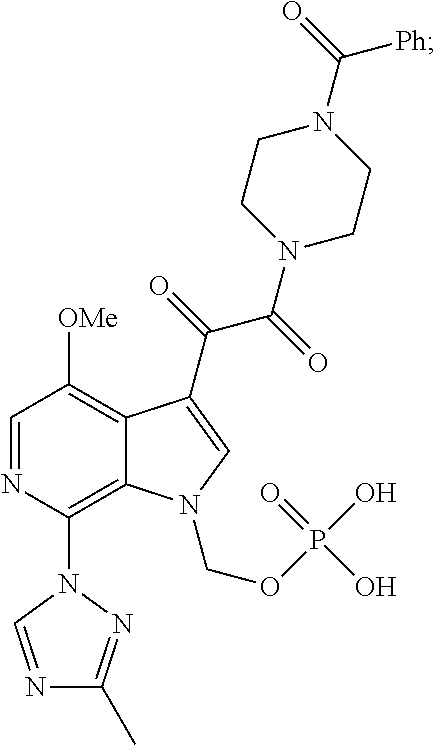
C12=C(N3N=C(C)N=C3)N=CC([OMe])=C1C(C(C(N1CCN(C([Ph])=O)CC1)=O)=O)=CN2COP(O)(=O)O
